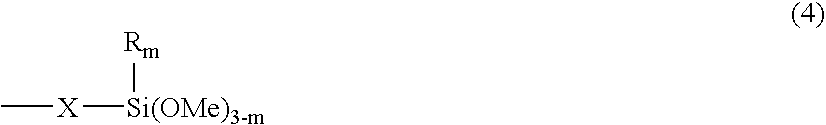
C[X][Si(OMe)3-m][Rm]
